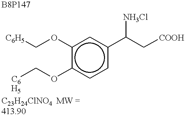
c1(OC[C6H5])c(OC[C6H5])ccc(C(C[COOH])[NH3Cl])c1
